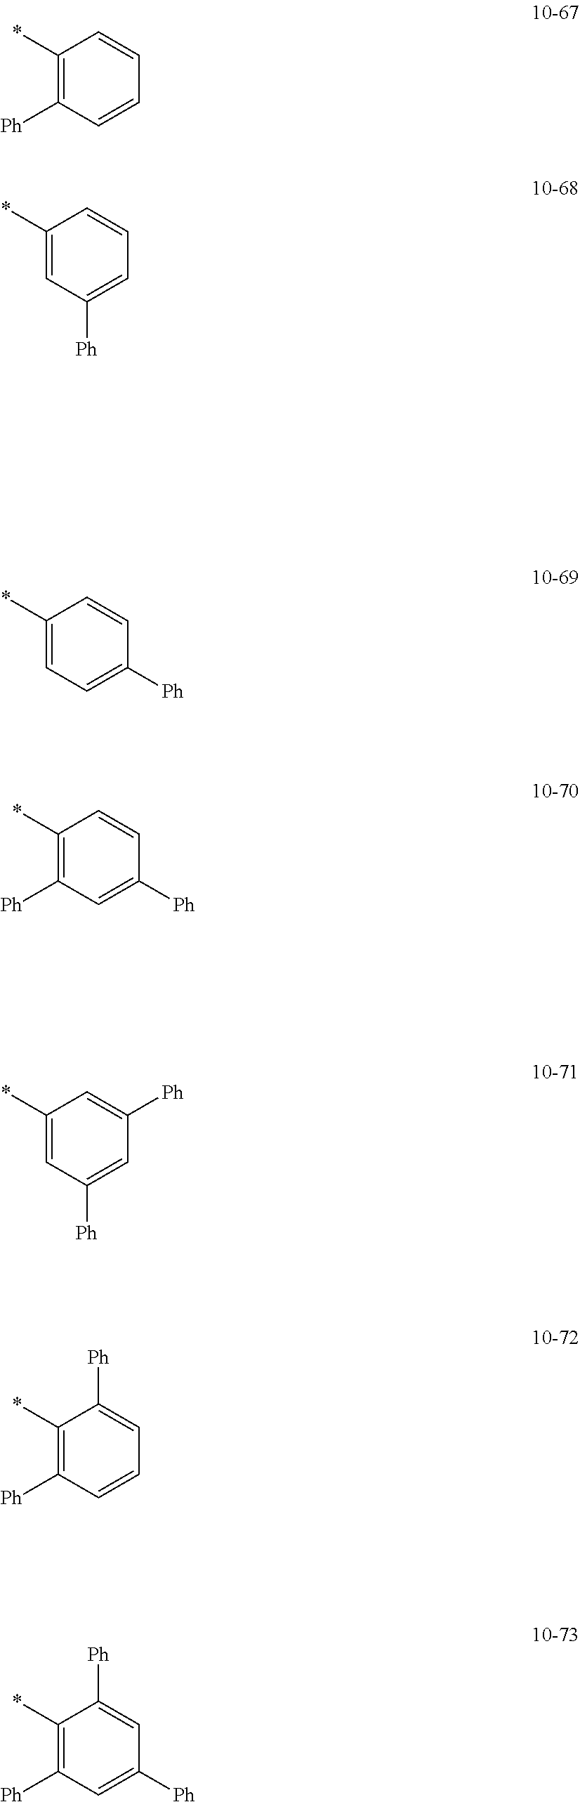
C1(*)=CC=C([Ph])C=C1.C1(*)=C([Ph])C=C([Ph])C=C1.C1(*)=CC([Ph])=CC([Ph])=C1.C1(*)=C([Ph])C=CC=C1[Ph].C1(*)=C([Ph])C=C([Ph])C=C1[Ph].C1(*)=C([Ph])C=CC=C1.C1(*)=CC([Ph])=CC=C1
